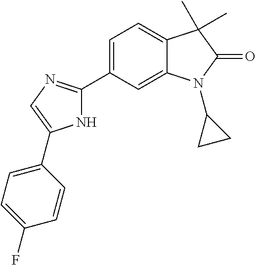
C12=CC(C3=NC=C(C4=CC=C(F)C=C4)N3)=CC=C1C(C)(C)C(=O)N2C1CC1
